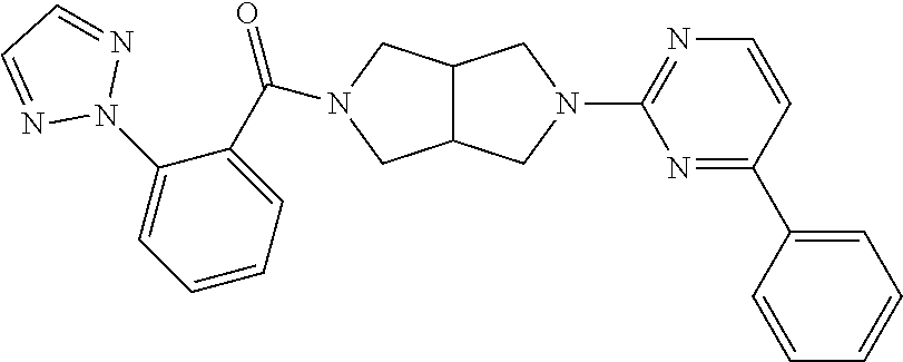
N1=C(C2=CC=CC=C2)C=CN=C1N1CC2C(C1)CN(C(C1=CC=CC=C1N1N=CC=N1)=O)C2
